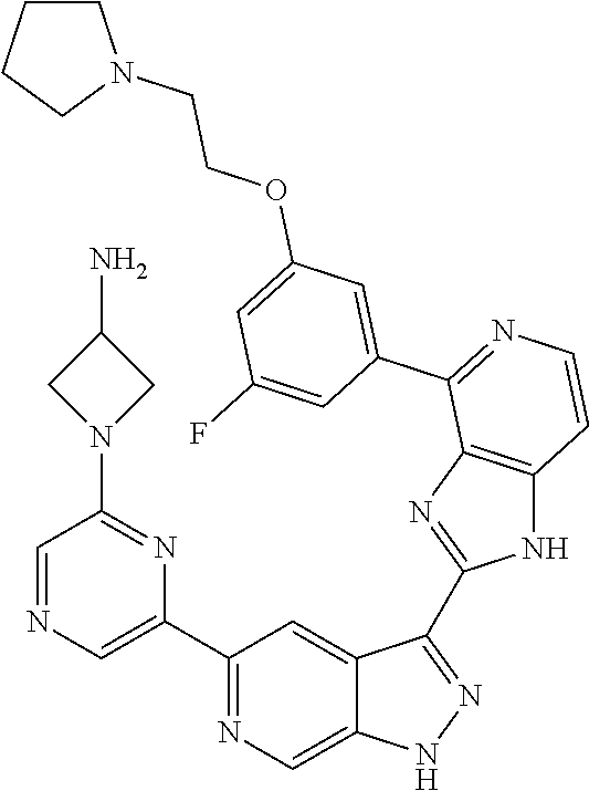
C1(C2=CN=CC(N3CC(N)C3)=N2)=NC=C2C(=C1)C(C1=NC3=C(N1)C=CN=C3C1=CC(OCCN3CCCC3)=CC(F)=C1)=NN2
